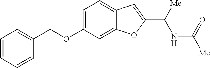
C1=CC=CC(COC2=CC=C3C(=C2)OC(C([Me])NC(=O)[Me])=C3)=C1
